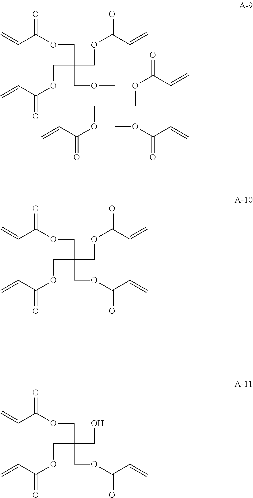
C(C(COC(C=C)=O)(COC(C=C)=O)COCC(COC(C=C)=O)(COC(C=C)=O)COC(C=C)=O)OC(C=C)=O.C(C(COC(C=C)=O)(COC(C=C)=O)COC(C=C)=O)OC(C=C)=O.C(C(CO)(COC(C=C)=O)COC(C=C)=O)OC(C=C)=O
